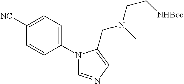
C1=C([NC])C=CC(N2C=NC=C2CN(CC[NHBoc])C)=C1
